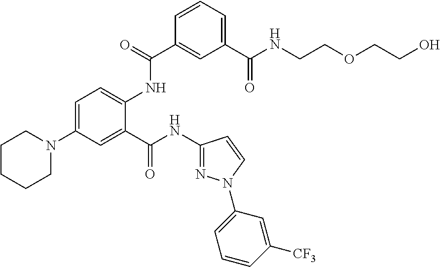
C1=C(N2CCCCC2)C=C(C(NC2=NN(C3=CC=CC([CF3])=C3)C=C2)=O)C(NC(C2=CC(C(NCCOCCO)=O)=CC=C2)=O)=C1
